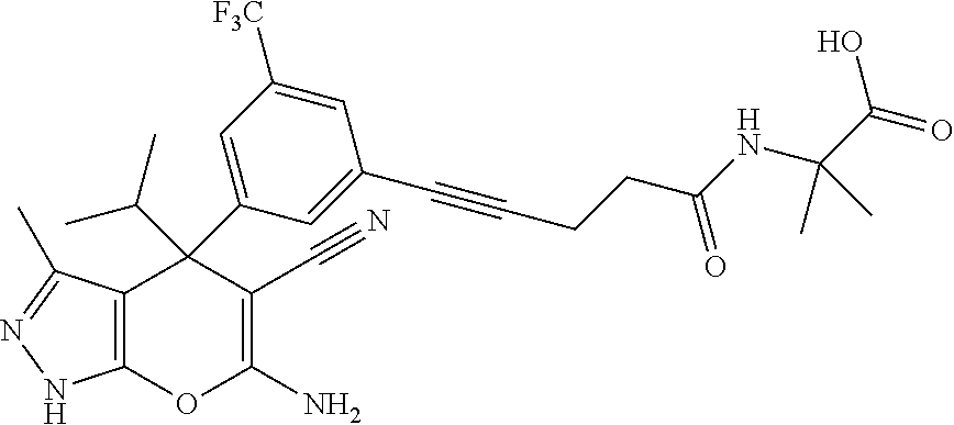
C12=C(C(C)=NN1)C(C1=CC([F3C])=CC(C#CCCC(NC(C(O)=O)(C)C)=O)=C1)(C(C)C)C(C#N)=C(N)O2
